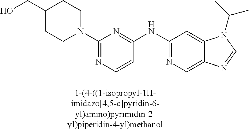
C1=CC(NC2=NC=C3C(=C2)N(C(C)C)C=N3)=NC(N2CCC(CO)CC2)=N1
